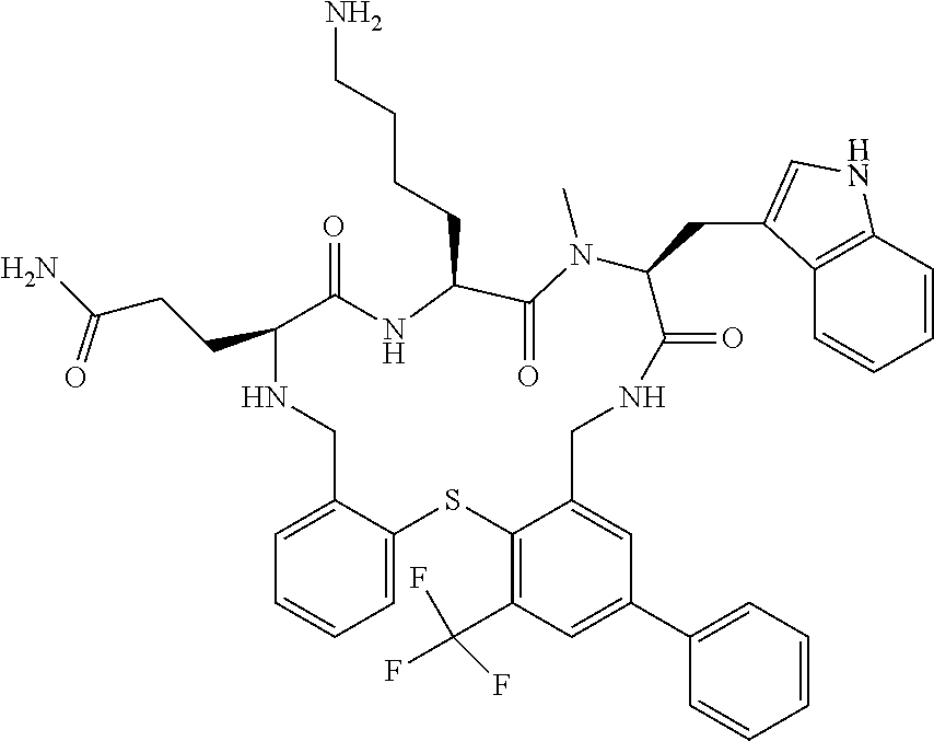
C1=C2C(=CC=C1)SC1=C(C(F)(F)F)C=C(C3=CC=CC=C3)C=C1CNC(=O)C(CC1=CNC3=C1C=CC=C3)N(C)C(=O)C(CCCCN)NC(=O)C(CCC(N)=O)NC2
